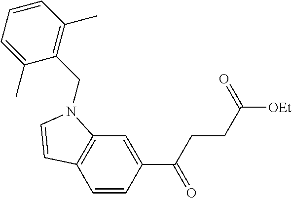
C1(C(CCC([OEt])=O)=O)=CC2=C(C=C1)C=CN2CC1=C(C)C=CC=C1C
